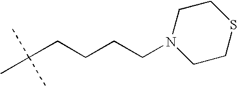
N1(CCCCC(C)(C)C)CCSCC1
